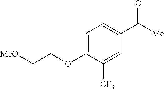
C1=C(OCC[MeO])C([CF3])=CC(C([Me])=O)=C1
